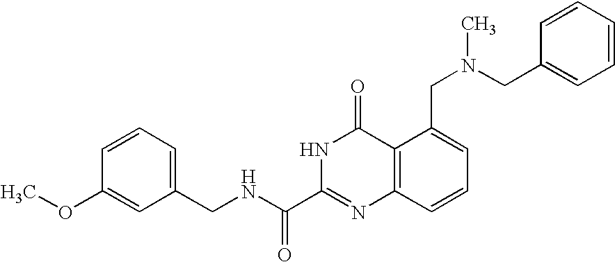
C1(CNC(C2=NC3=C(C(=O)N2)C(CN(CC2=CC=CC=C2)C)=CC=C3)=O)=CC=CC(OC)=C1
